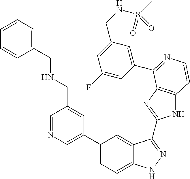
C1(C2=CN=CC(CNCC3=CC=CC=C3)=C2)=CC=C2C(=C1)C(C1=NC3=C(N1)C=CN=C3C1=CC(CNS(C)(=O)=O)=CC(F)=C1)=NN2
